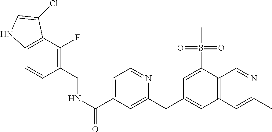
N(C(C1=CC=NC(CC2=CC3=C(C(S(C)(=O)=O)=C2)C=NC(C)=C3)=C1)=O)CC1=C(F)C2=C(C=C1)NC=C2Cl
